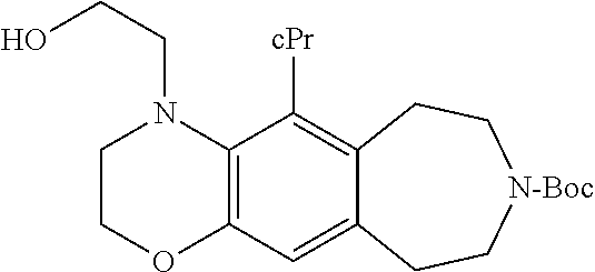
C1COC2=C(N1CCO)C([cPr])=C1C(=C2)CC[N-Boc]CC1
